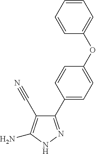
C1=CC(OC2=CC=C(C3=NNC(N)=C3C#N)C=C2)=CC=C1
